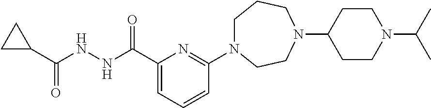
C1(C(NNC(=O)C2CC2)=O)=CC=CC(N2CCCN(C3CCN(C(C)C)CC3)CC2)=N1
